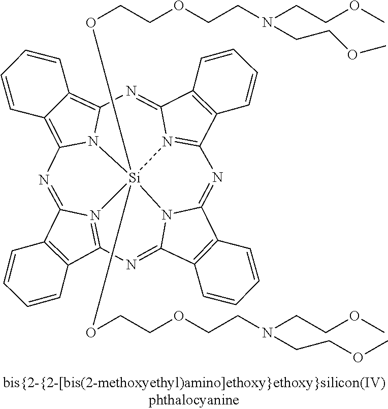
C12=C(C3=N4C1=NC1=C5C(=C6N1[Si]41(OCCOCCN(CCOC)CCOC)(OCCOCCN(CCOC)CCOC)N4=C(C7=C(C4=N6)C=CC=C7)N=C4C6=C(C(=N3)N41)C=CC=C6)C=CC=C5)C=CC=C2
